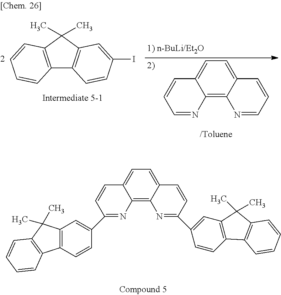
C1=NC2=C3C(=CC=C2C=C1)C=CC=N3.C12=C(C(C)(C)C3=C1C=CC(I)=C3)C=CC=C2.C1(C2=CC3=C(C=C2)C2=C(C3(C)C)C=CC=C2)=NC2=C3C(=CC=C2C=C1)C=CC(C1=CC2=C(C=C1)C1=C(C2(C)C)C=CC=C1)=N3
